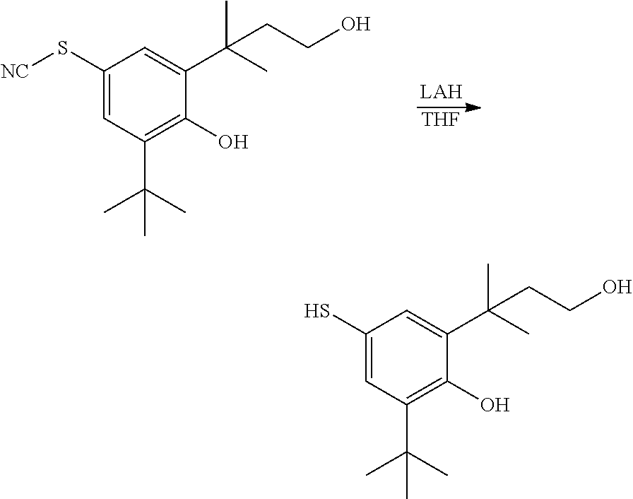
[THF].C1(S[NC])=CC(C(C)(C)C)=C(O)C(C(C)(C)CCO)=C1.C1(S)=CC(C(C)(C)C)=C(O)C(C(C)(C)CCO)=C1
